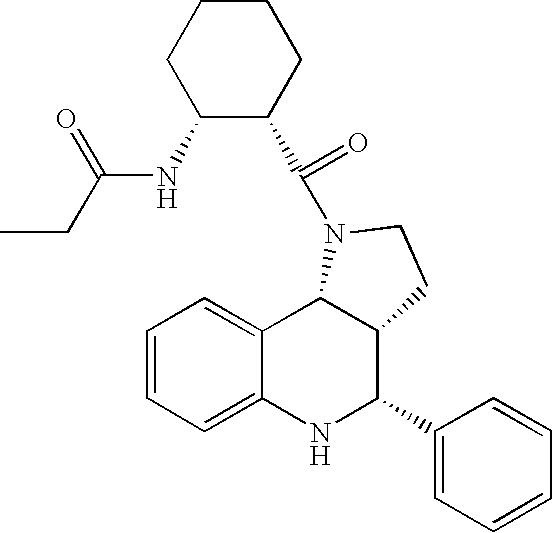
C1=CC=C2C(=C1)C1C(C(C3=CC=CC=C3)N2)CCN1C(=O)C1C(NC(CC)=O)CCCC1
